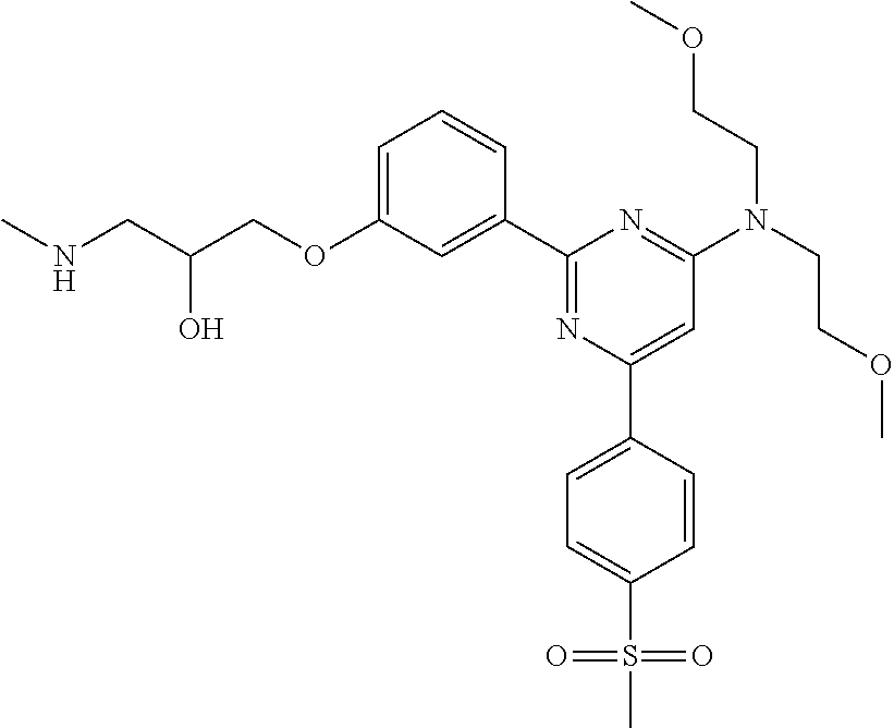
N(CC(COC1=CC=CC(C2=NC(C3=CC=C(S(=O)(=O)C)C=C3)=CC(N(CCOC)CCOC)=N2)=C1)O)C
